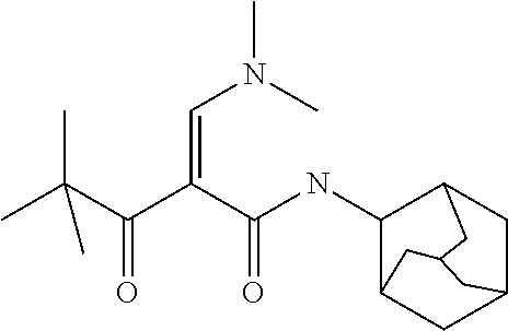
C1(NC(C(C(C(C)(C)C)=O)=CN(C)C)=O)C2CC3CC1CC(C3)C2
